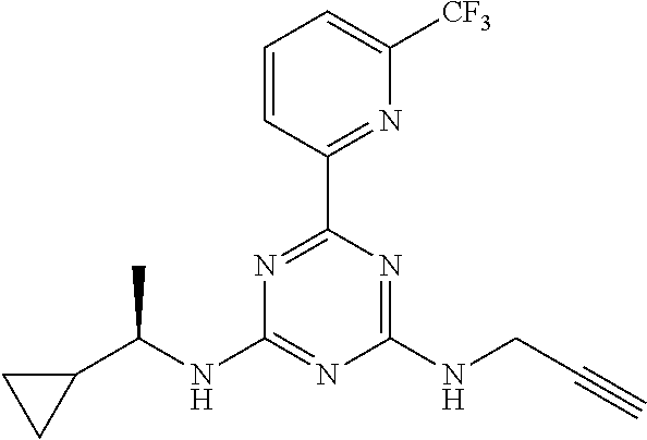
N1=C(C2=NC([CF3])=CC=C2)N=C(NCC#C)N=C1NC(C1CC1)C
